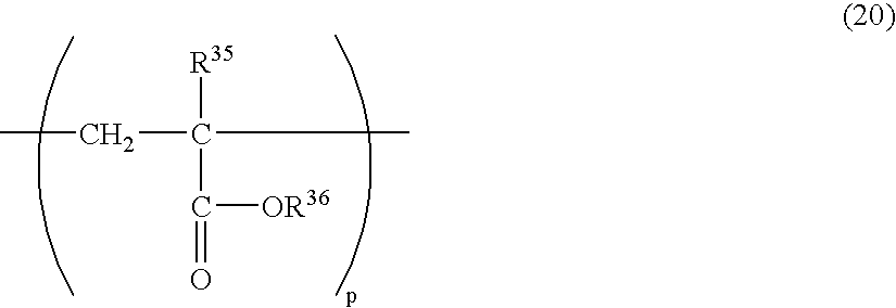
CCC(C)([R35])C([OR36])=O
